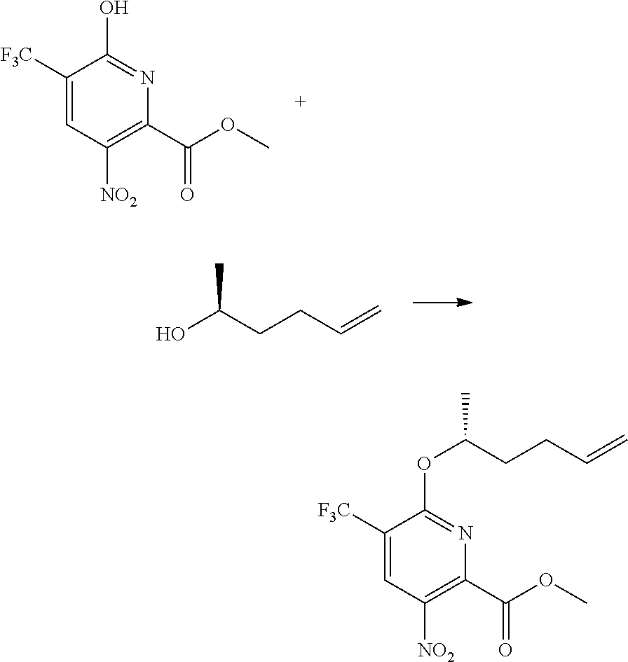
C(C1=C([NO2])C=C([F3C])C(O)=N1)(OC)=O.C1(C(OC)=O)=C([NO2])C=C([F3C])C(OC(CCC=C)C)=N1.OC(CCC=C)C
